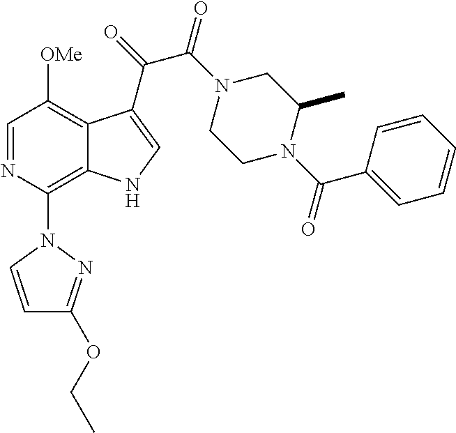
C1=NC(N2C=CC(OCC)=N2)=C2C(=C1[OMe])C(C(C(=O)N1CCN(C(C3=CC=CC=C3)=O)C(C)C1)=O)=CN2
